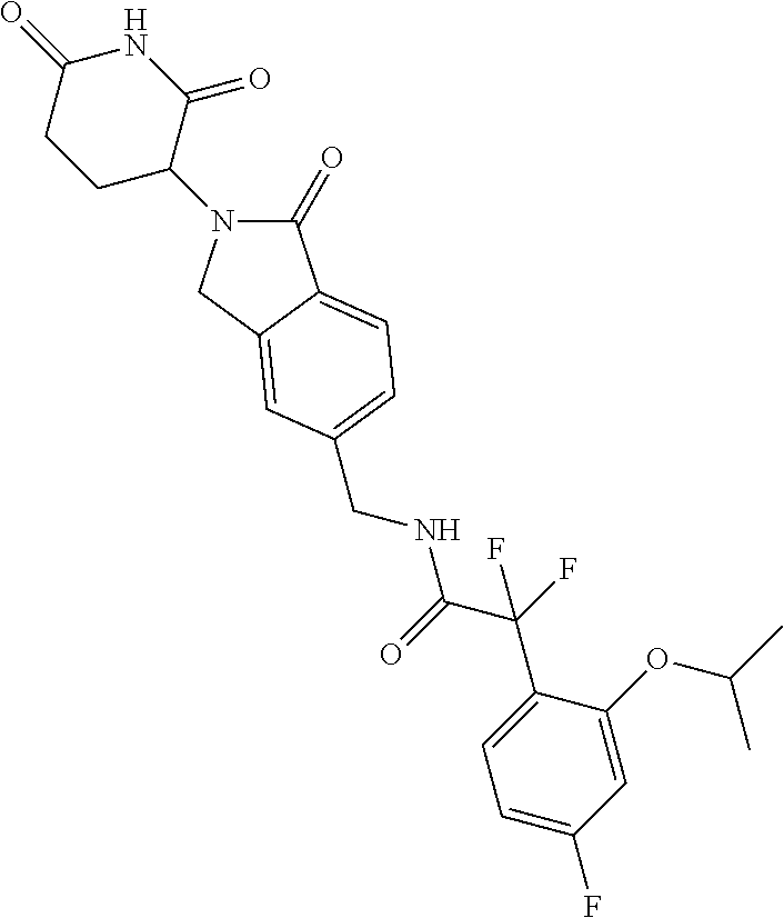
C1(=O)N(C2C(=O)NC(=O)CC2)CC2=CC(CNC(C(F)(C3=CC=C(F)C=C3OC(C)C)F)=O)=CC=C12
